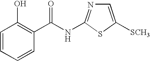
C1=CC=CC(C(NC2=NC=C([SCH3])S2)=O)=C1O
